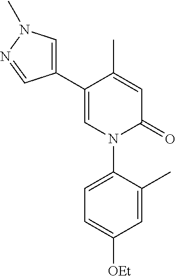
C1=C(C2=CN(C)N=C2)C(C)=CC(=O)N1C1=CC=C([OEt])C=C1C
